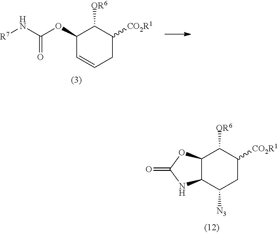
C1(OC(N[R7])=O)C=CCC([CO2R1])C1[OR6].C12C(C([N3])CC([CO2R1])C1[OR6])NC(=O)O2
